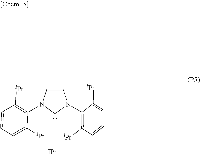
C1=CN(C2=C([iPr])C=CC=C2[iPr])CN1C1=C([iPr])C=CC=C1[iPr].[IPr]
